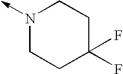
N1(->C)CCC(F)(F)CC1
